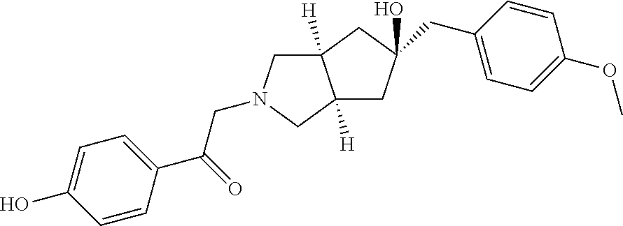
C(C(=O)C1=CC=C(O)C=C1)N1CC2([H])C([H])(CC(O)(CC3=CC=C(OC)C=C3)C2)C1
